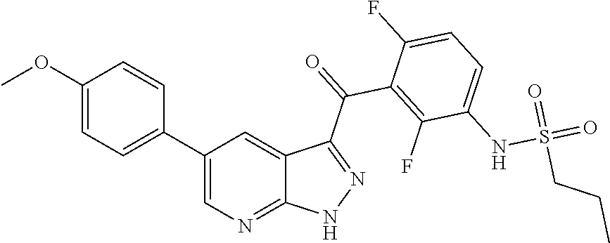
C1(OC)=CC=C(C2=CN=C3C(=C2)C(C(=O)C2=C(F)C(NS(=O)(=O)CCC)=CC=C2F)=NN3)C=C1
